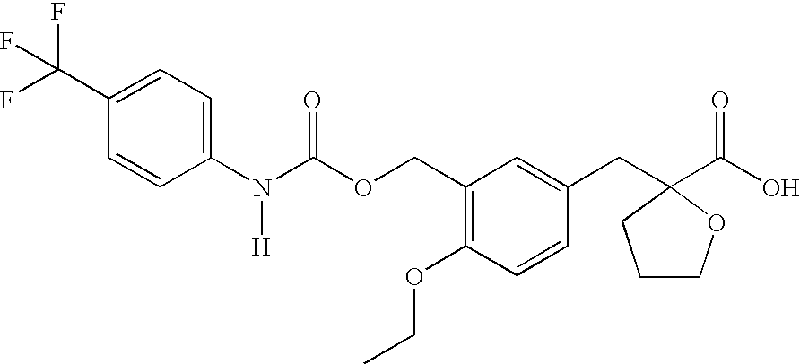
C1(C(F)(F)F)=CC=C(N(C(OCC2=C(OCC)C=CC(CC3(C(O)=O)OCCC3)=C2)=O)[H])C=C1
